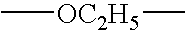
C[OC2H5]C
